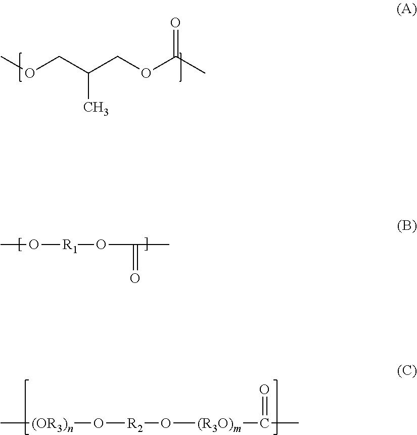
COCC(COC(C)=O)C.CO[R1]OC(=O)C.C[(OR3)n]O[R2]O[(R3O)m]C(C)=O
